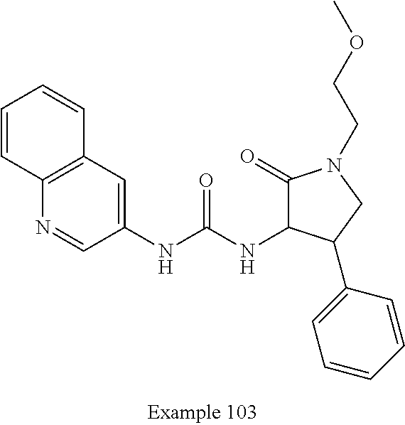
C1=CC2=C(C=C1)N=CC(NC(NC1C(=O)N(CCOC)CC1C1=CC=CC=C1)=O)=C2
